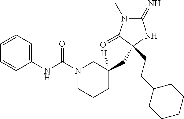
C1=CC=C(NC(N2CCCC(CC3(CCC4CCCCC4)C(=O)N(C)C(=N)N3)([H])C2)=O)C=C1
